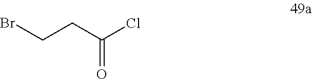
C(CC(Cl)=O)Br
